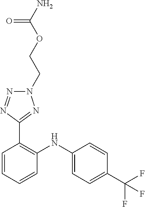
C1=CC(C(F)(F)F)=CC=C1NC1=C(C2=NN(CCOC(N)=O)N=N2)C=CC=C1
